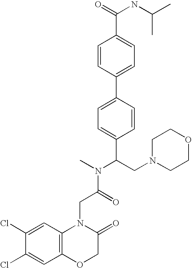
C1(Cl)=CC2=C(C=C1Cl)N(CC(N(C)C(CN1CCOCC1)C1=CC=C(C3=CC=C(C(=O)NC(C)C)C=C3)C=C1)=O)C(=O)CO2
